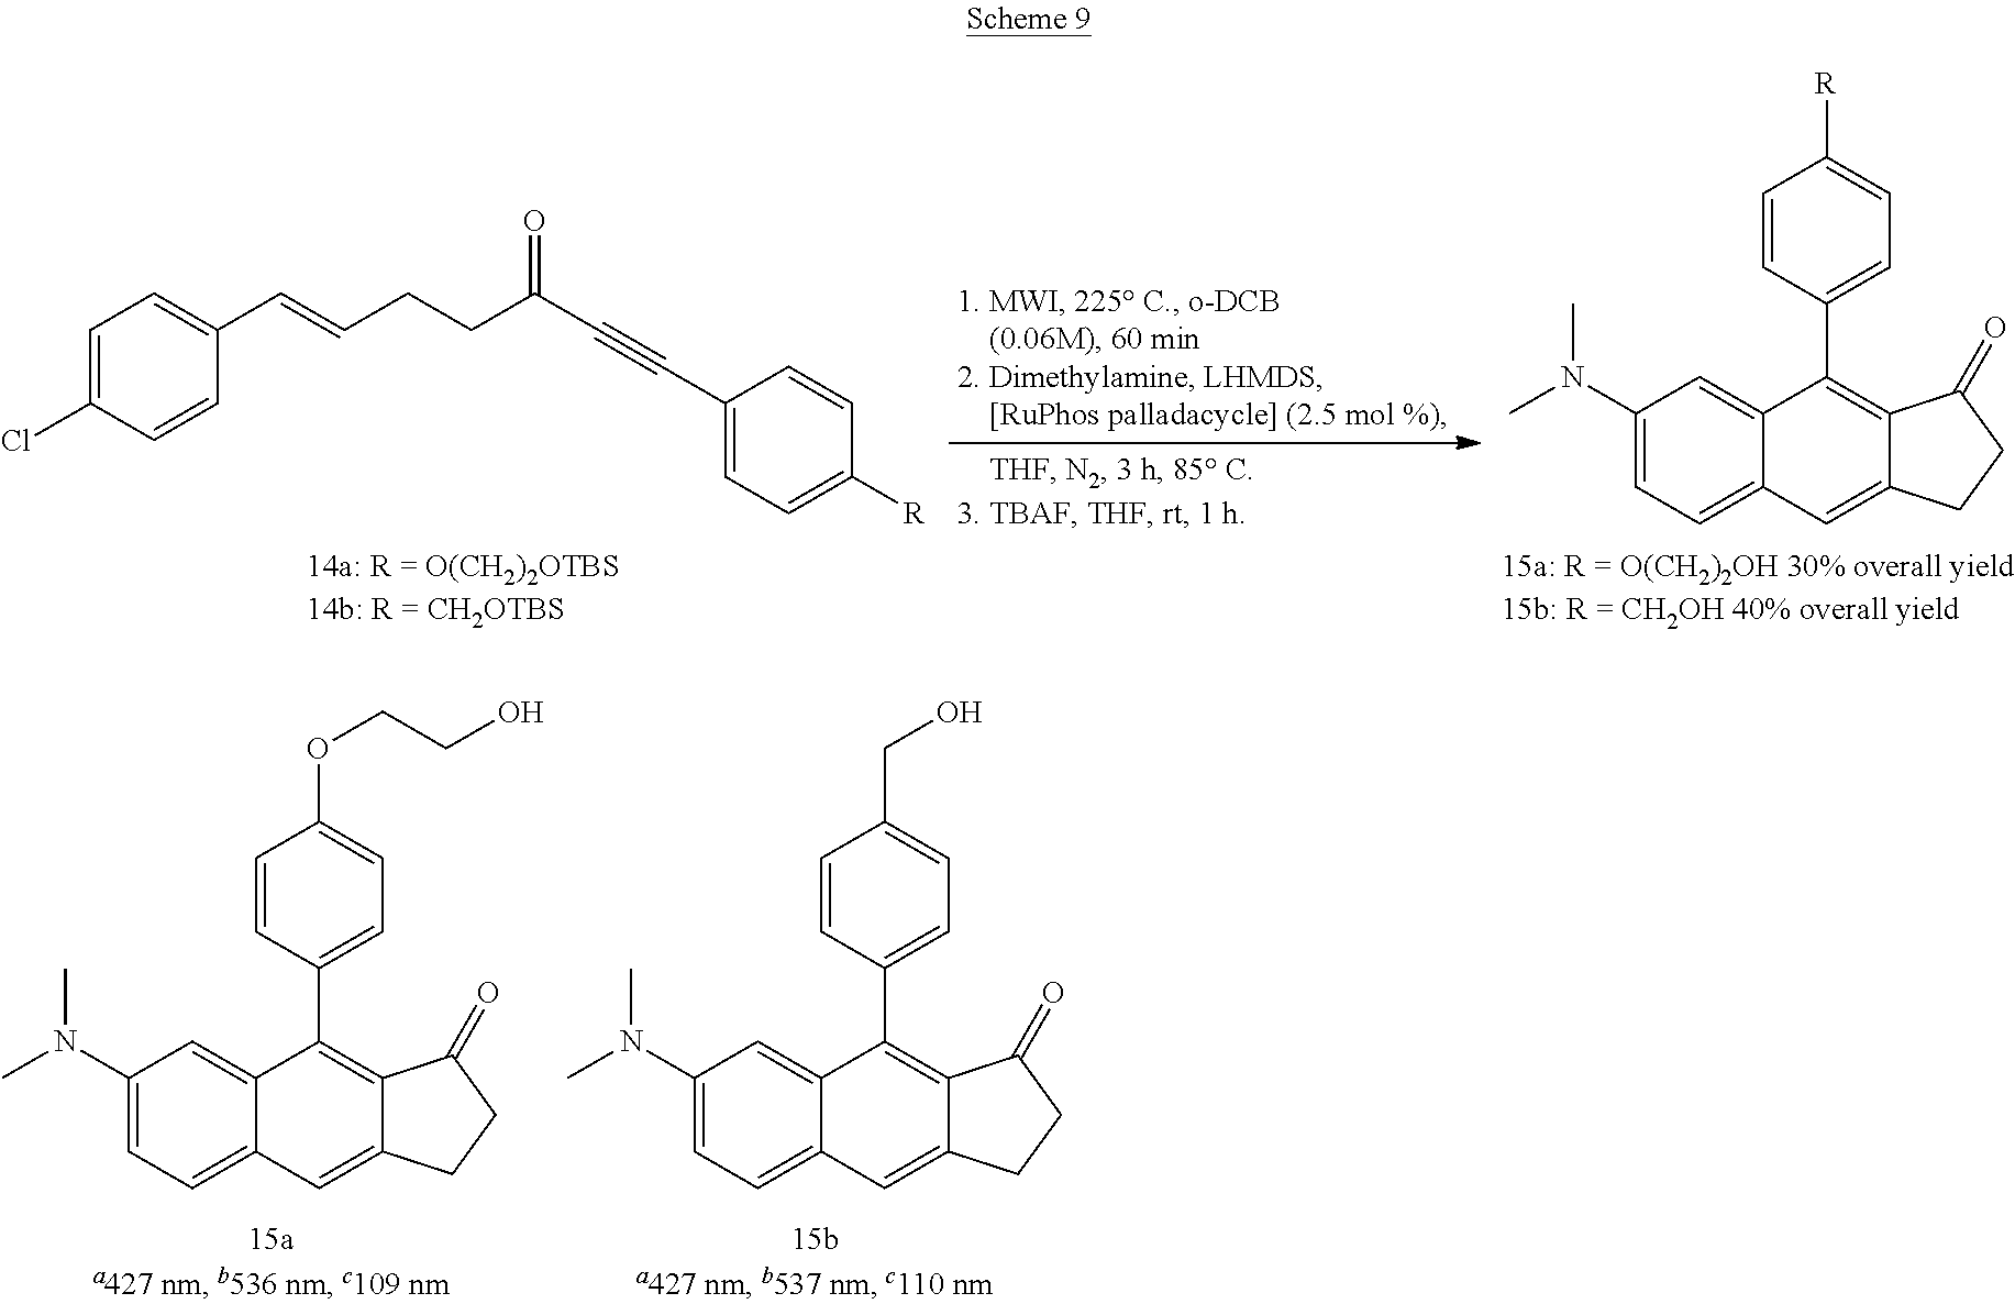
C1(N(C)C)=CC=C2C(=C1)C(C1=CC=C([R])C=C1)=C1C(=C2)CCC1=O.C1=C(Cl)C=CC(C=CCCC(C#CC2=CC=C([R])C=C2)=O)=C1.C1(N(C)C)=CC=C2C(=C1)C(C1=CC=C(OCCO)C=C1)=C1C(=C2)CCC1=O.C1(N(C)C)=CC=C2C(=C1)C(C1=CC=C(CO)C=C1)=C1C(=C2)CCC1=O
